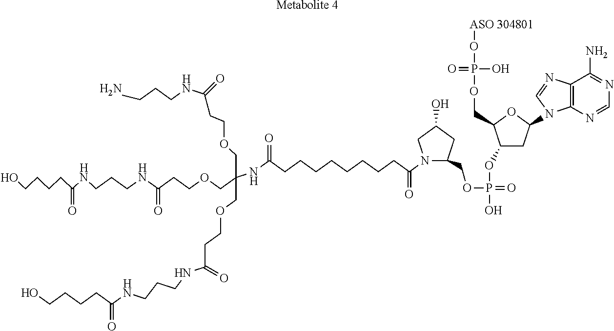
[Metabolite 4].NCCCNC(=O)CCOCC(COCCC(NCCCNC(CCCCO)=O)=O)(COCCC(NCCCNC(CCCCO)=O)=O)NC(CCCCCCCCC(N1C(COP(=O)(OC2CC(N3C4=C(N=C3)C(N)=NC=N4)OC2COP(O[ASO 304801])(O)=O)O)CC(O)C1)=O)=O
